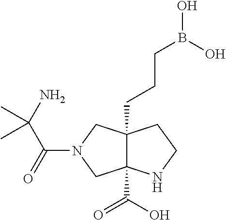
C12(C(O)=O)C(CCCB(O)O)(CN(C(C(N)(C)C)=O)C1)CCN2
